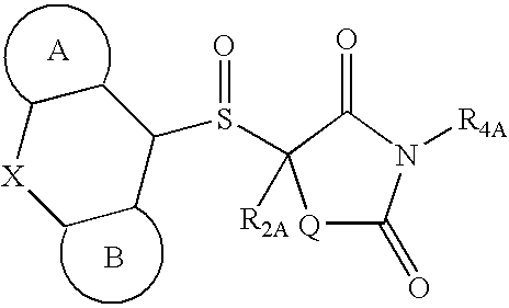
[Q]1C(=O)N([R4A])C(=O)C1(S(=O)C1CC[X]CC1)[R2A].B
